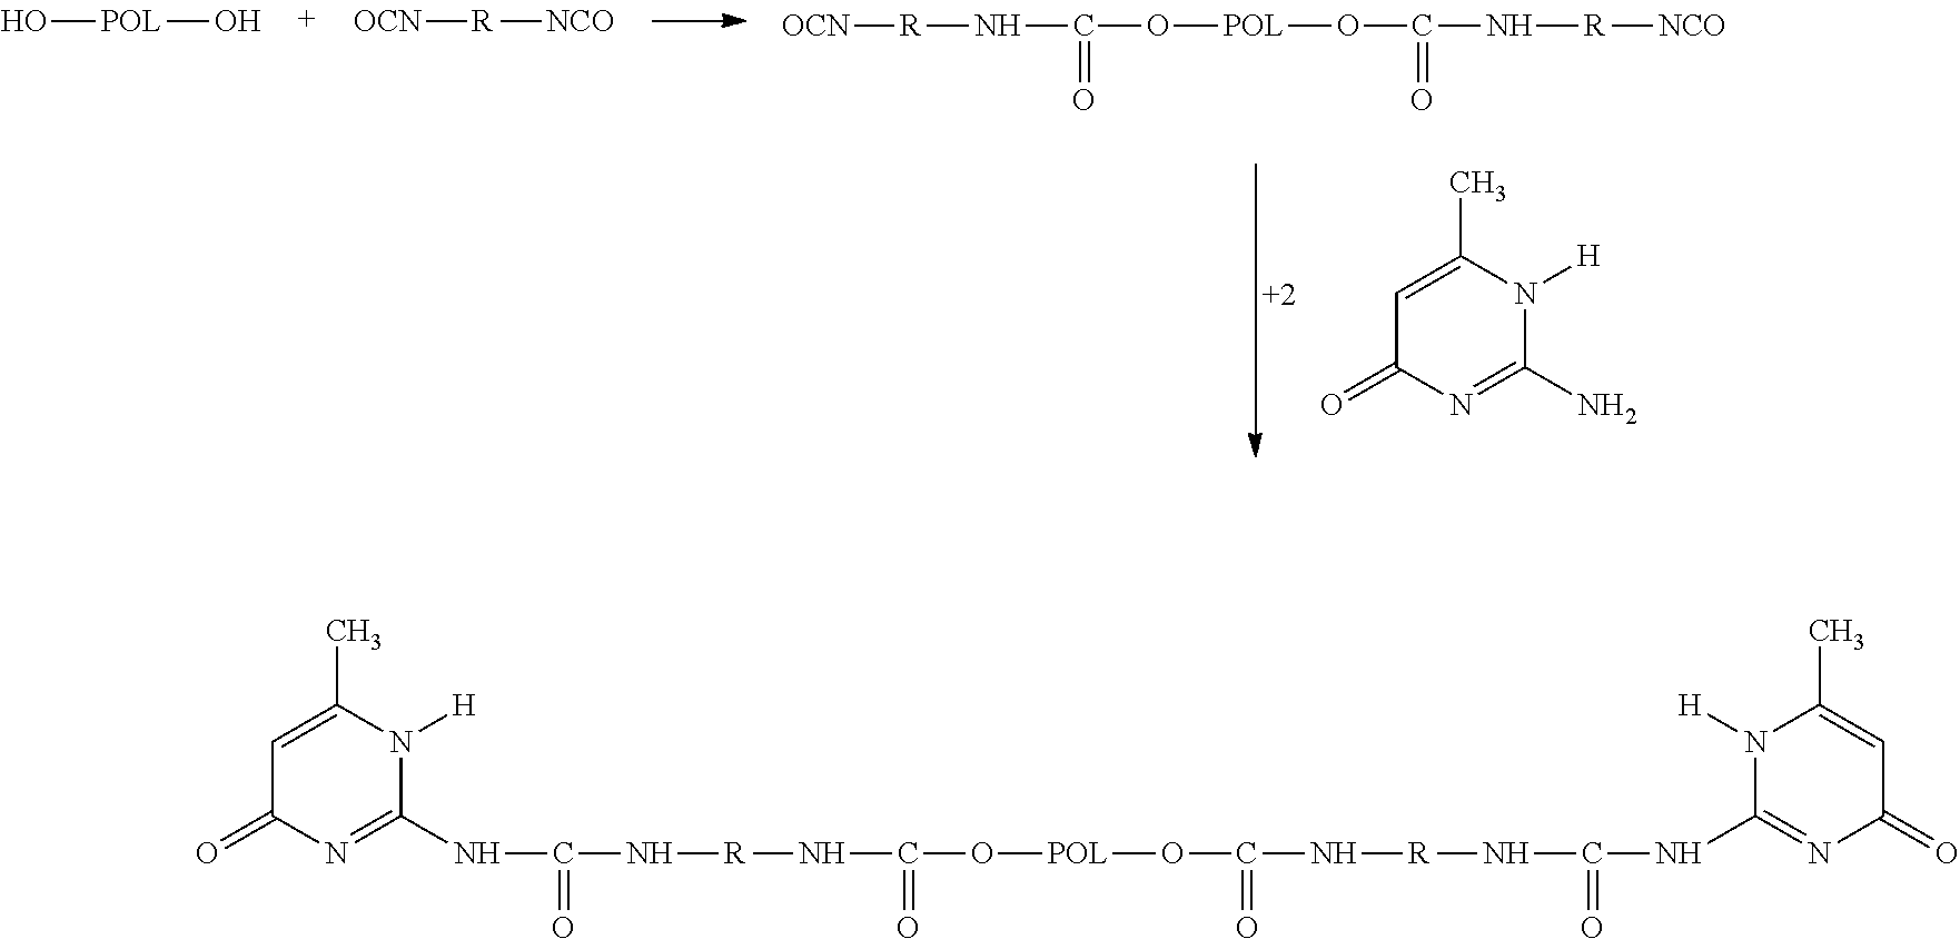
C1=C(C)N([H])C(N)=NC1=O.[OCN][R]NC(O[POL]OC(N[R][NCO])=O)=O.O[POL]O.[OCN][R][NCO].O([POL]OC(=O)N[R]NC(NC1=NC(=O)C=C(C)N1[H])=O)C(N[R]NC(NC1=NC(=O)C=C(C)N1[H])=O)=O
